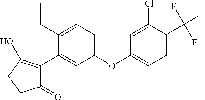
C1(=O)C(C2=CC(OC3=CC=C(C(F)(F)F)C(Cl)=C3)=CC=C2CC)=C(O)CC1
